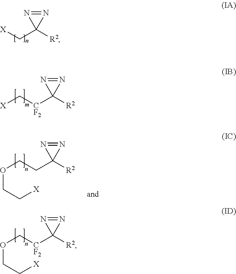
N1=NC1(C[X])[R2].N1=NC1([CF2]C[X])[R2].N1=NC1([CF2]COCC[X])[R2].N1=NC1(CCOCC[X])[R2]
